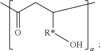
CC(CC([R*]O)C)=O
